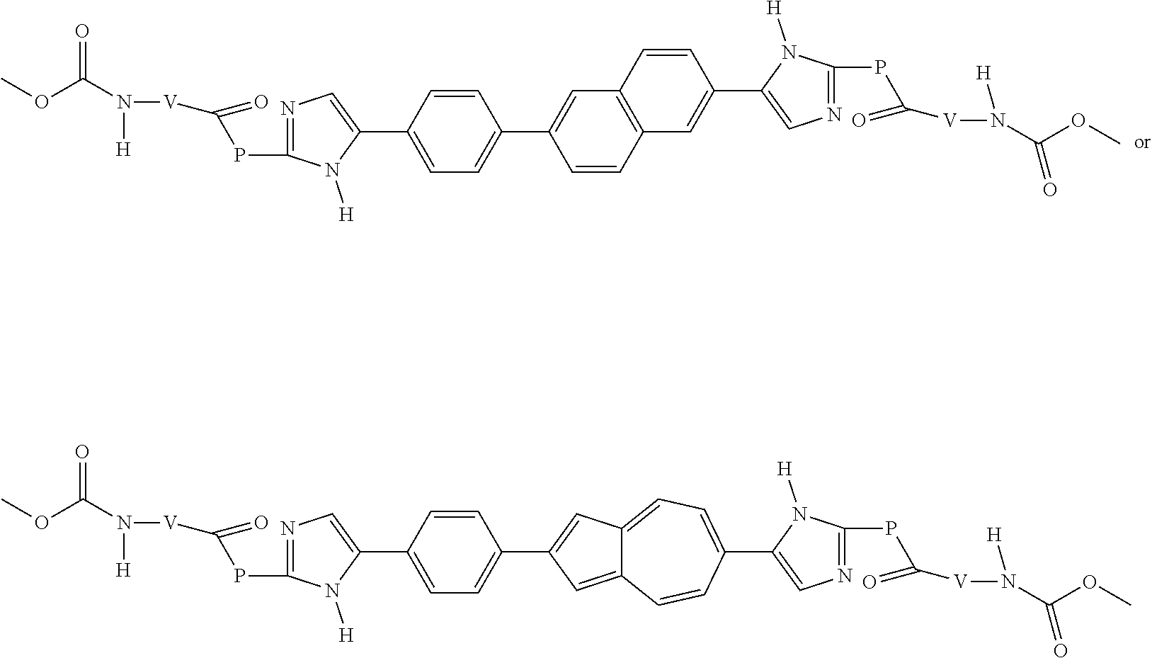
COC(N([H])[V]C(PC1=NC=C(C2=CC=C(C3=CC4=C(C=C3)C=C(C3=CN=C(PC([V]N(C(OC)=O)[H])=O)N3[H])C=C4)C=C2)N1[H])=O)=O.COC(N([H])[V]C(PC1=NC=C(C2=CC=C(C3=CC4=CC=C(C5=CN=C(PC([V]N(C(OC)=O)[H])=O)N5[H])C=CC4=C3)C=C2)N1[H])=O)=O
